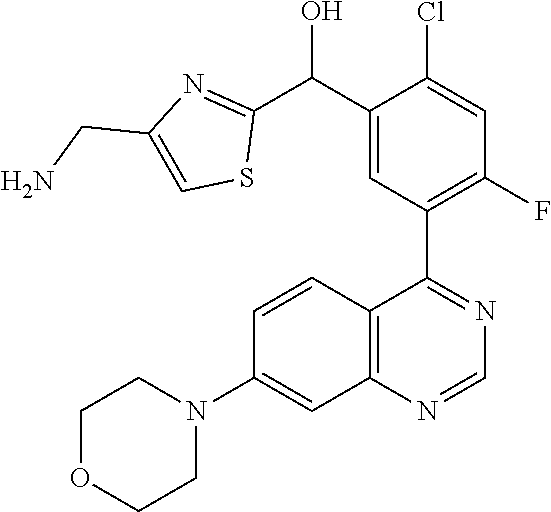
C12=C(C(C3=C(F)C=C(Cl)C(C(C4=NC(CN)=CS4)O)=C3)=NC=N1)C=CC(N1CCOCC1)=C2
